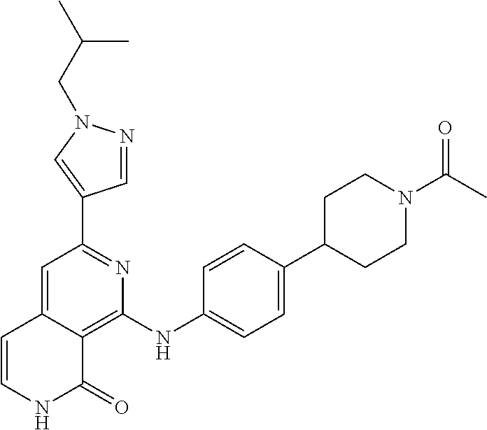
C1(C2=CN(CC(C)C)N=C2)=NC(NC2=CC=C(C3CCN(C(C)=O)CC3)C=C2)=C2C(=C1)C=CNC2=O
